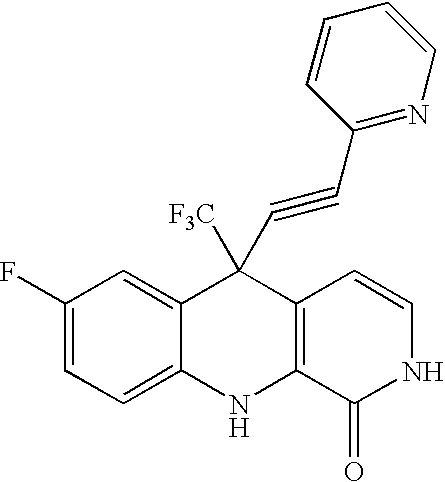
C1(F)=CC=C2C(=C1)C([F3C])(C#CC1=NC=CC=C1)C1=C(N2)C(=O)NC=C1
